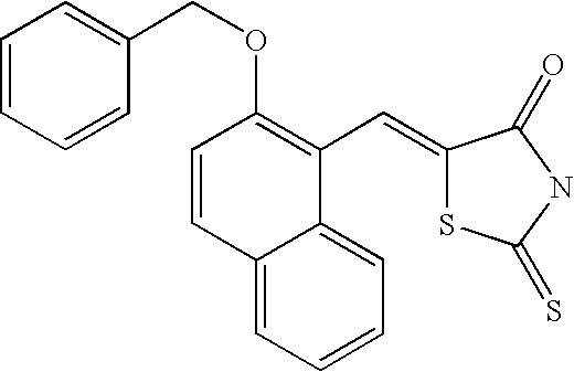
C1=CC=CC(COC2=C(C=C3SC(=S)NC3=O)C3=CC=CC=C3C=C2)=C1
